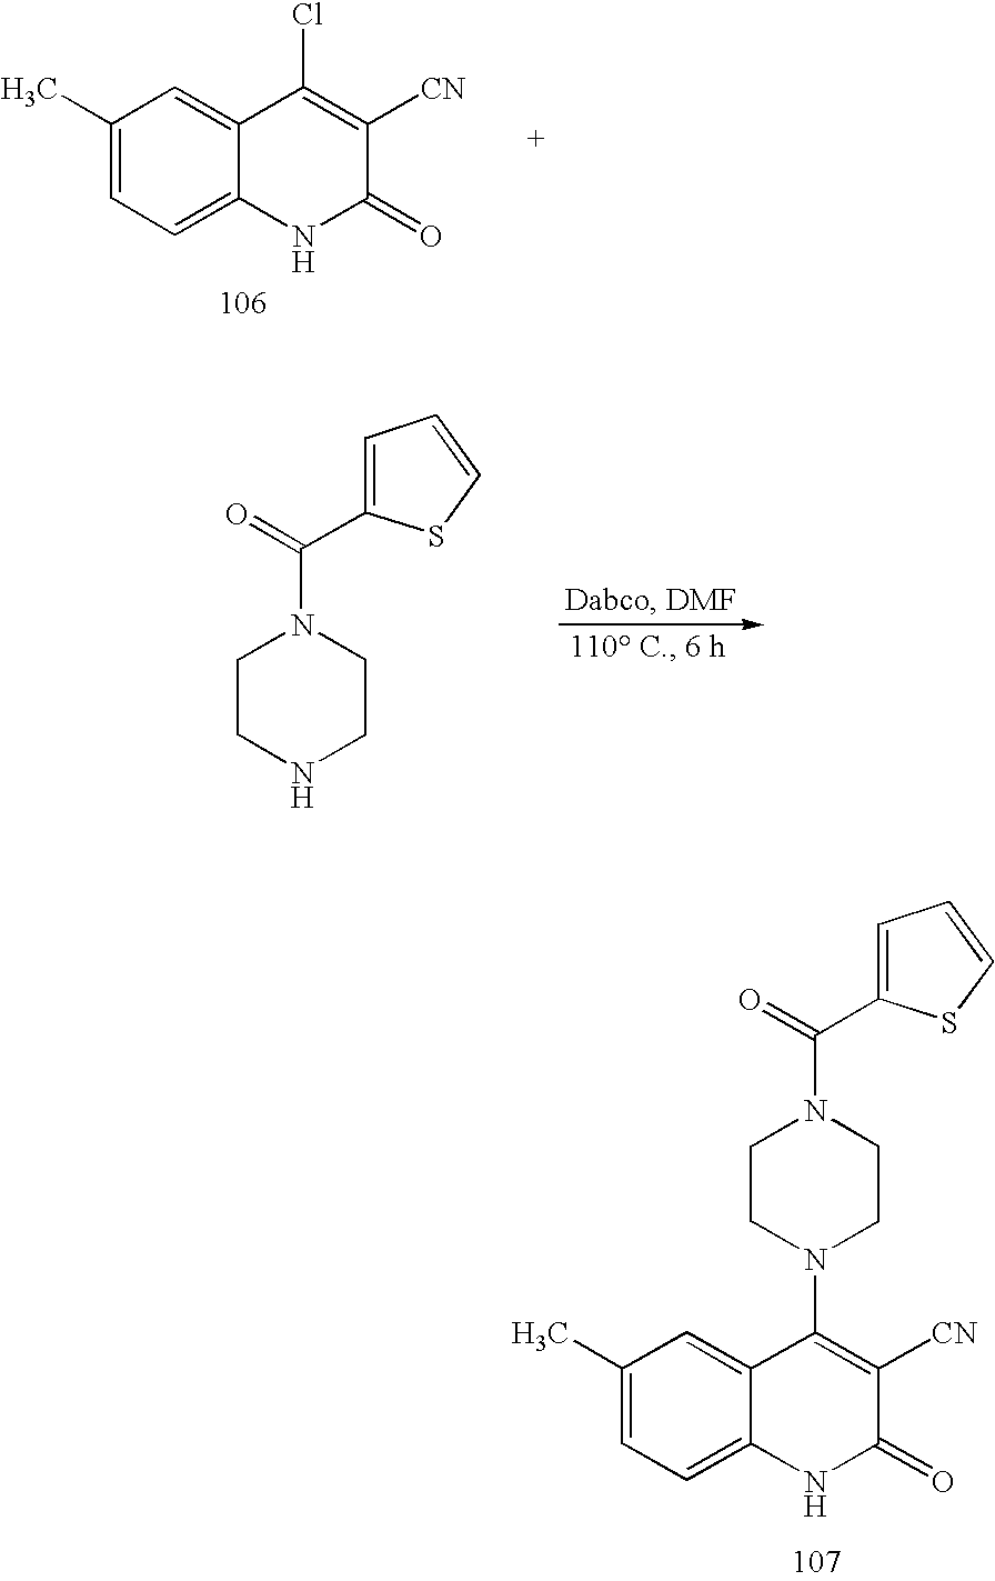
C12=CC=C(C)C=C1C(N1CCN(C(C3=CC=CS3)=O)CC1)=C([CN])C(=O)N2.C1(C)=CC=C2C(=C1)C(Cl)=C([CN])C(=O)N2.C1CN(C(=O)C2=CC=CS2)CCN1
